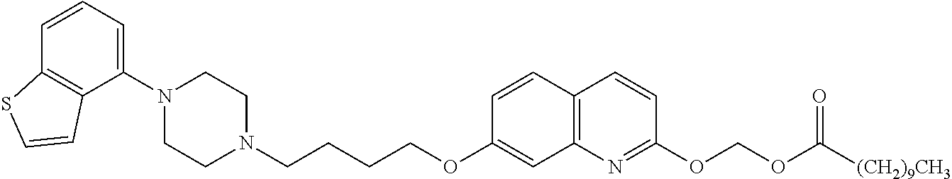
C1(N2CCN(CCCCOC3=CC4=C(C=C3)C=CC(OCOC([(CH2)9CH3])=O)=N4)CC2)=CC=CC2=C1C=CS2
